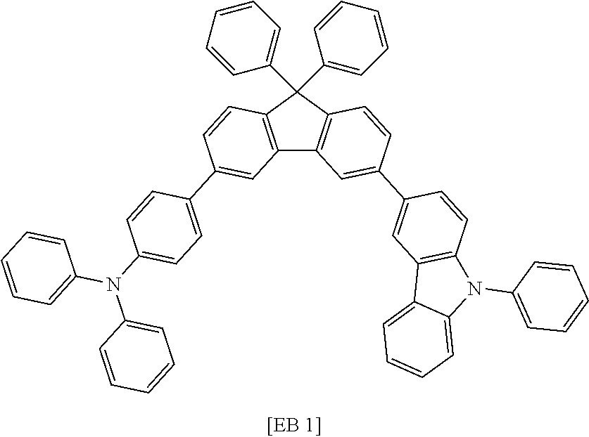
C12=C(C(C3=CC=CC=C3)(C3=CC=CC=C3)C3=C1C=C(C1=CC4=C(C=C1)N(C1=CC=CC=C1)C1=CC=CC=C41)C=C3)C=CC(C1=CC=C(N(C3=CC=CC=C3)C3=CC=CC=C3)C=C1)=C2
